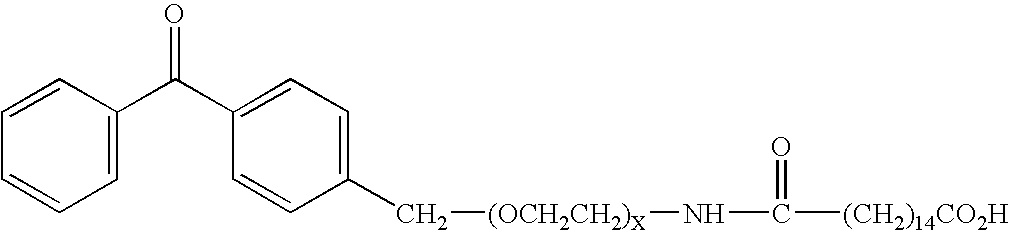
C1=C(C(C2=CC=C(C[(OCH2CH2)X]NC([(CH2)14CO2H])=O)C=C2)=O)C=CC=C1
